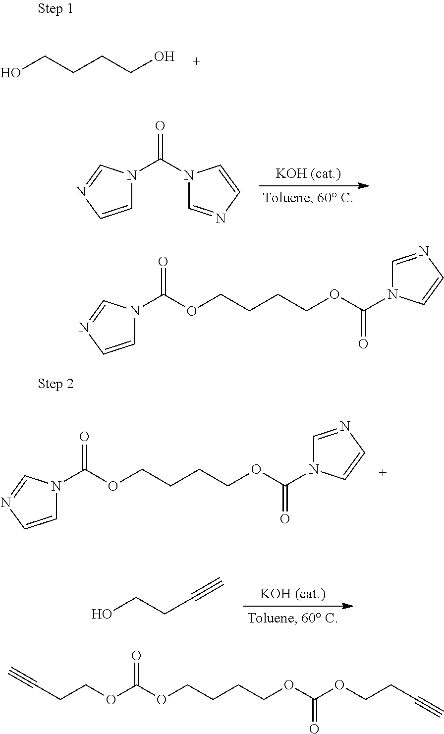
C1=CN=CN1C(N1C=NC=C1)=O.OCCC#C.OCCCCO.C1=CN=CN1C(=O)OCCCCOC(N1C=NC=C1)=O.C1=CN=CN1C(=O)OCCCCOC(N1C=NC=C1)=O.O(C(=O)OCCCCOC(=O)OCCC#C)CCC#C
